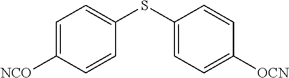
[NCO]C1=CC=C(SC2=CC=C([OCN])C=C2)C=C1
